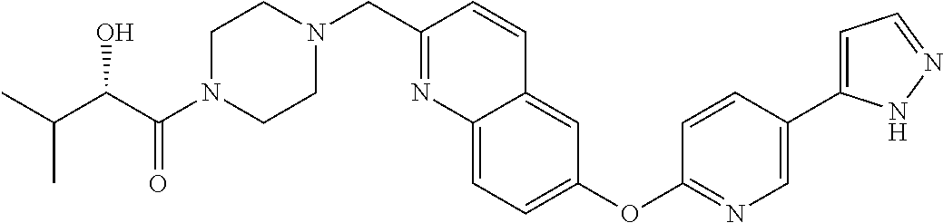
C(C(C(N1CCN(CC2=NC3=CC=C(OC4=NC=C(C5=CC=NN5)C=C4)C=C3C=C2)CC1)=O)O)(C)C
